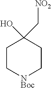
C1C[NBoc]CCC1(O)C[NO2]
